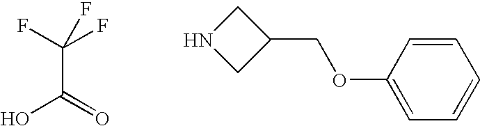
OC(=O)C(F)(F)F.N1CC(COC2=CC=CC=C2)C1
